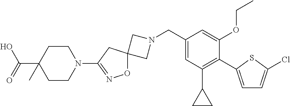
C1N(CC2=CC(C3CC3)=C(C3=CC=C(Cl)S3)C(OCC)=C2)CC12ON=C(N1CCC(C(O)=O)(C)CC1)C2
